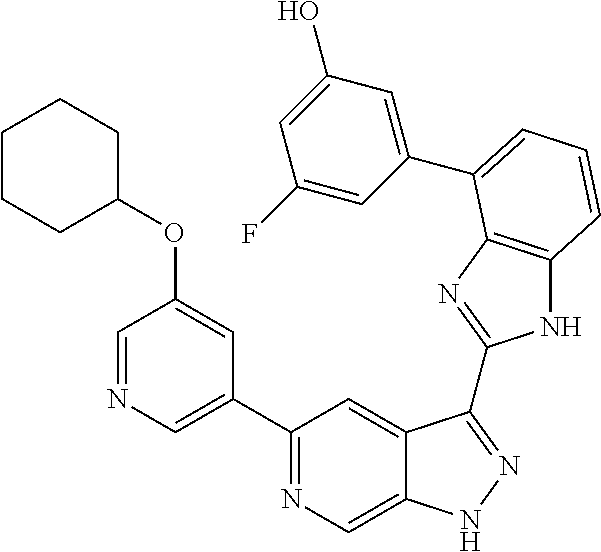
C1(C2=NC=C3C(=C2)C(C2=NC4=C(N2)C=CC=C4C2=CC(O)=CC(F)=C2)=NN3)=CN=CC(OC2CCCCC2)=C1
